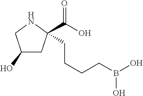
C(CCCB(O)O)C1(C(O)=O)CC(O)CN1
